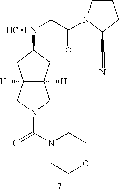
C12([H])C([H])(CC([HClHN]CC(=O)N3CCCC3C#N)C1)CN(C(=O)N1CCOCC1)C2
